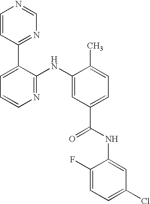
C1=CC(C2=CC=CN=C2NC2=CC(C(NC3=CC(Cl)=CC=C3F)=O)=CC=C2C)=NC=N1
